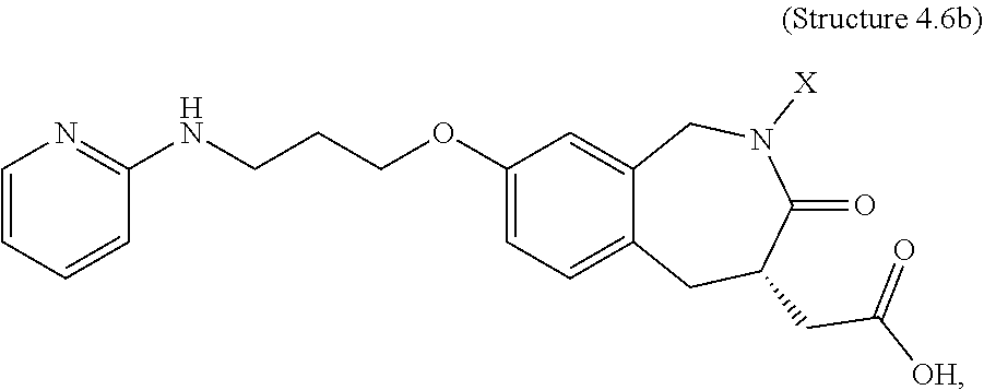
C1=CC=CC(NCCCOC2=CC=C3C(=C2)CN([X])C(=O)C(CC(=O)[OH])C3)=N1
